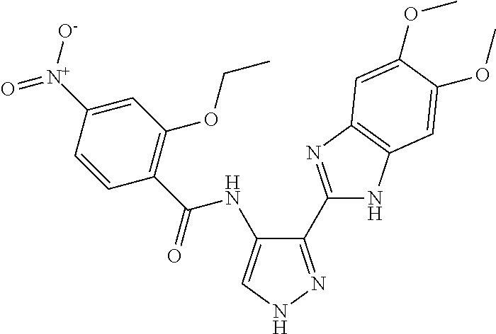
C1(C2=NC3=C(N2)C=C(OC)C(OC)=C3)=NNC=C1NC(C1=C(OCC)C=C([N+](=O)[O-])C=C1)=O
